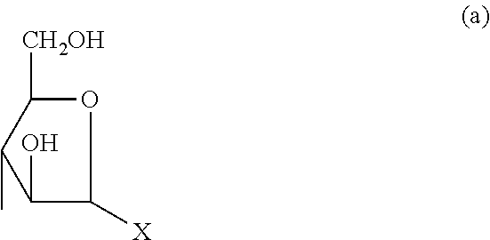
O1C([CH2OH])C(C)C(O)C1[X]
